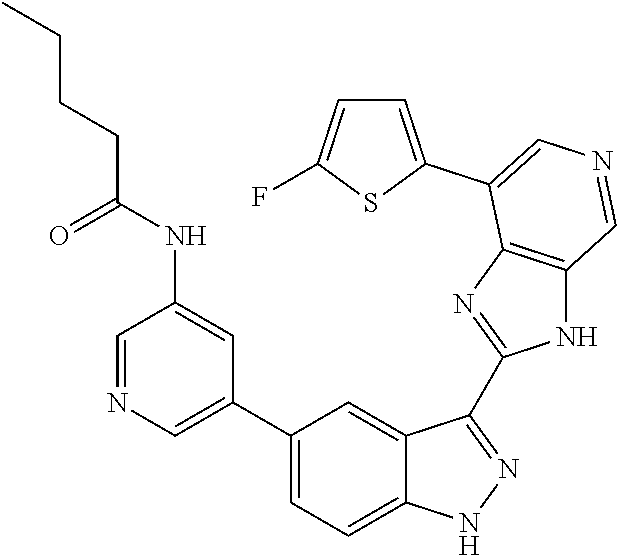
C1(C2=CN=CC(NC(CCCC)=O)=C2)=CC=C2C(=C1)C(C1=NC3=C(N1)C=NC=C3C1=CC=C(F)S1)=NN2
